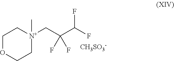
C1OCC[N+](CC(C(F)F)(F)F)(C)C1.[CH3SO3-]
